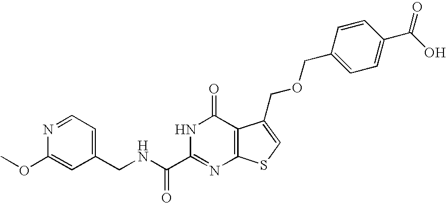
C1(CNC(C2=NC3=C(C(=O)N2)C(COCC2=CC=C(C(O)=O)C=C2)=CS3)=O)=CC=NC(OC)=C1
